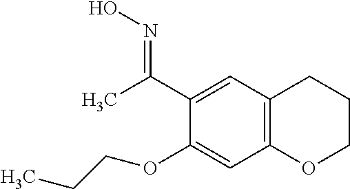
C1(C(C)=NO)=CC2=C(C=C1OCCC)OCCC2
